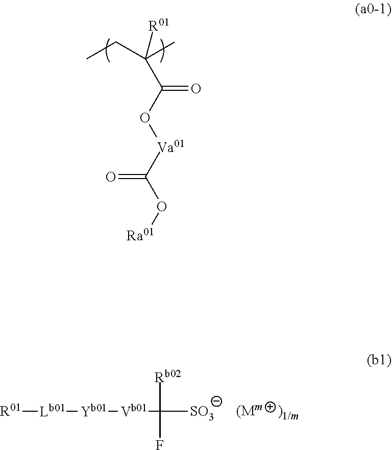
CCC(C)([R01])C(O[Va01]C(O[Ra01])=O)=O.[R01][Lb01][Yb01][Vb01]C([Rb02])(F)[SO3]
